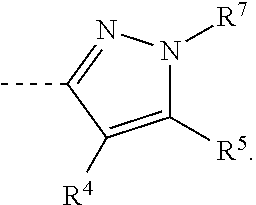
C1([R5])=C([R4])C(C)=NN1[R7]
